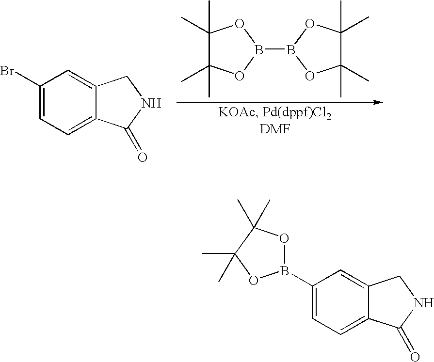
C1(C)(C)C(C)(C)OB(B2OC(C)(C)C(C)(C)O2)O1.C1(Br)=CC=C2C(=C1)CNC2=O.C1(B2OC(C)(C)C(C)(C)O2)=CC=C2C(=C1)CNC2=O
